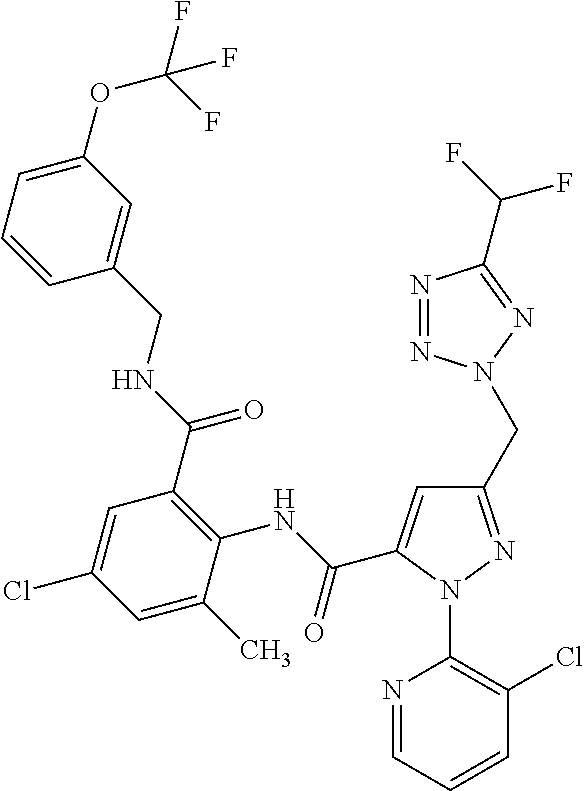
C1=CC=C(OC(F)(F)F)C=C1CNC(C1=C(NC(=O)C2=CC(CN3N=NC(C(F)F)=N3)=NN2C2=C(Cl)C=CC=N2)C(C)=CC(Cl)=C1)=O
